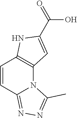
C1=CC2=NN=C(C)N2C2=C1NC(C(=O)O)=C2
